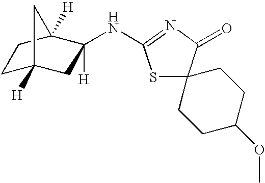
C1C2([H])CC(NC3=NC(=O)C4(S3)CCC(OC)CC4)([H])C([H])(C1)C2
